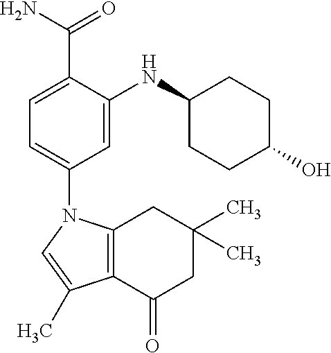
C12=C(C(=O)CC(C)(C)C1)C(C)=CN2C1=CC=C(C(=O)N)C(NC2CCC(O)CC2)=C1
